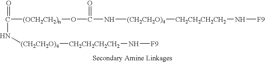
O=C(N[(CH2CH2O)4][CH2CH2CH2CH2]N[F9])[(OCH2CH2)n]OC(=O)N[(CH2CH2O)4][CH2CH2CH2CH2]N[F9]
